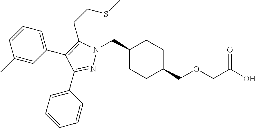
C1(CN2N=C(C3=CC=CC=C3)C(C3=CC=CC(C)=C3)=C2CCSC)CCC(COCC(O)=O)CC1
